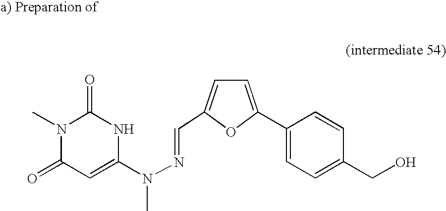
CN1C(=O)C=C(N(N=CC2=CC=C(C3=CC=C(CO)C=C3)O2)C)NC1=O
